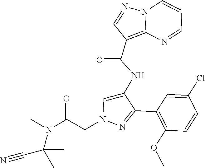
C1(C2=NN(CC(N(C)C(C)(C)C#N)=O)C=C2NC(C2=C3N(N=C2)C=CC=N3)=O)=C(OC)C=CC(Cl)=C1
